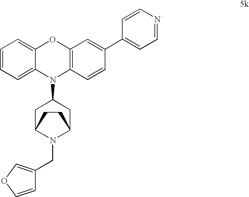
C1=CC=C2C(=C1)OC1=C(N2C2CC3N(CC4=COC=C4)C(C2)CC3)C=CC(C2=CC=NC=C2)=C1
